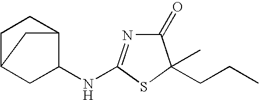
C1(=O)N=C(NC2C3CCC(C2)C3)SC1(C)CCC
